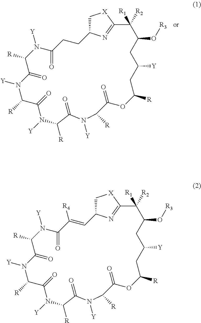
C1([R1])([R2])C(O[R3])CC([Y])CC([R])OC(=O)C([R])N([Y])C(=O)C([R])N([Y])C(=O)C([R])N([Y])C(=O)C([R])N([Y])C(=O)CCC2C[X]C1=N2.C1([R1])([R2])C(O[R3])CC([Y])CC([R])OC(=O)C([R])N([Y])C(=O)C([R])N([Y])C(=O)C([R])N([Y])C(=O)C([R])N([Y])C(=O)C([R4])=CC2C[X]C1=N2
